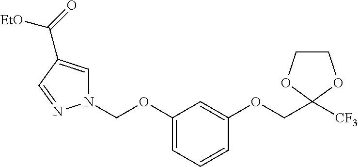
C1(OCN2C=C(C(=O)[EtO])C=N2)=CC=CC(OCC2([CF3])OCCO2)=C1
